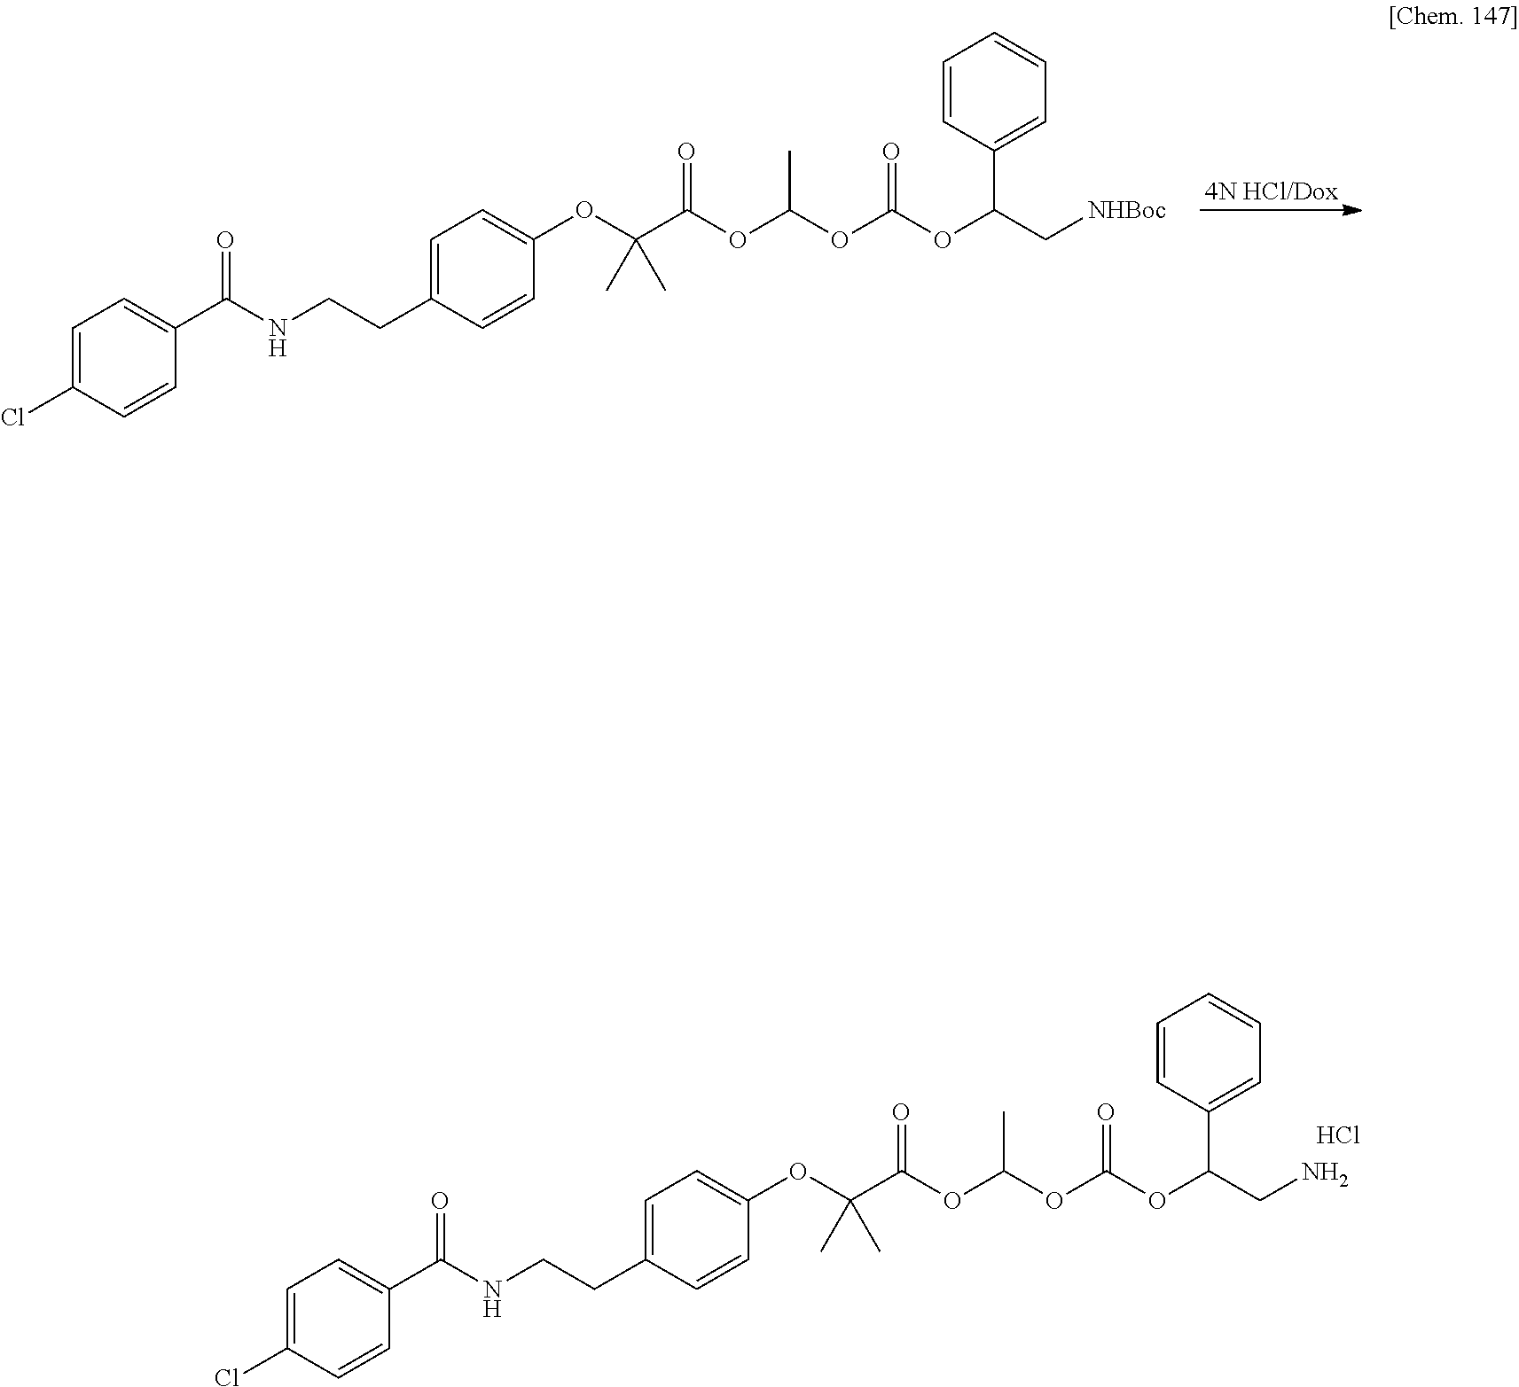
[4N HCl/Dox].O(C(OC(C1=CC=CC=C1)C[NHBoc])=O)C(OC(C(OC1=CC=C(CCNC(C2=CC=C(Cl)C=C2)=O)C=C1)(C)C)=O)C.O(C(OC(C1=CC=CC=C1)CN)=O)C(OC(C(OC1=CC=C(CCNC(C2=CC=C(Cl)C=C2)=O)C=C1)(C)C)=O)C.Cl
